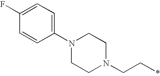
N1(C2=CC=C(F)C=C2)CCN(CC*)CC1
